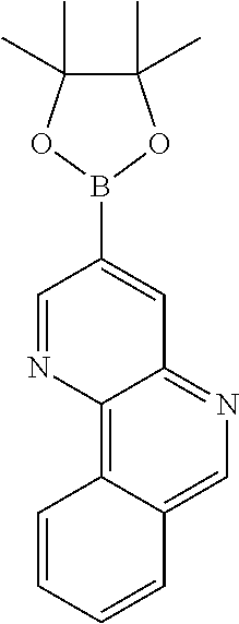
C12=C3C(=NC=C1C=CC=C2)C=C(B1OC(C)(C)C(C)(C)O1)C=N3
